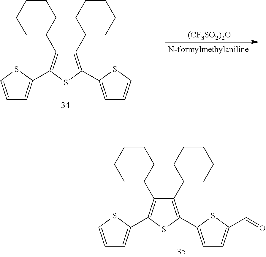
C1(CCCCCC)=C(C2=CC=CS2)SC(C2=CC=CS2)=C1CCCCCC.[(CF3SO2)2O].C1(CCCCCC)=C(C2=CC=C(C=O)S2)SC(C2=CC=CS2)=C1CCCCCC
